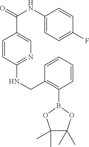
C1=CC(NCC2=C(B3OC(C)(C)C(C)(C)O3)C=CC=C2)=NC=C1C(=O)NC1=CC=C(F)C=C1
